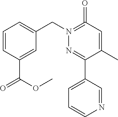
N1(CC2=CC=CC(C(=O)OC)=C2)=C(=O)C=C(C)C(C2=CC=CN=C2)=N1
